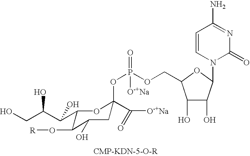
C1(C(C(CO)O)O)C(O[R])C(O)CC(OP([O-+Na])(=O)OCC2C(O)C(O)C(N3C(=O)N=C(N)C=C3)O2)(C([O-+Na])=O)O1
